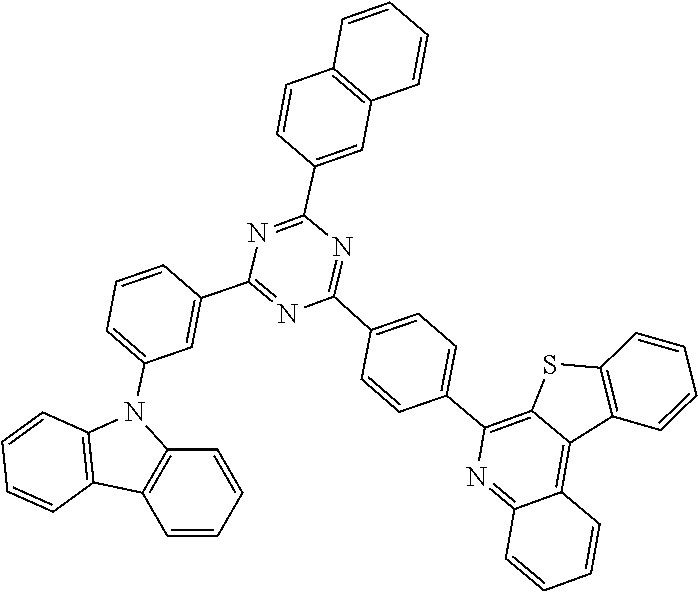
C1(C2=NC(C3=CC4=C(C=CC=C4)C=C3)=NC(C3=CC(N4C5=C(C=CC=C5)C5=C4C=CC=C5)=CC=C3)=N2)=CC=C(C2=C3SC4=C(C3=C3C(=N2)C=CC=C3)C=CC=C4)C=C1
